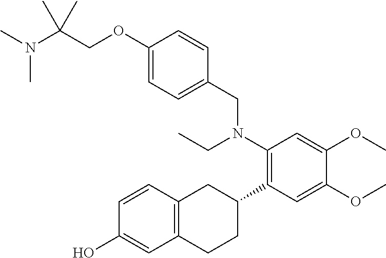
C1(OCC(N(C)C)(C)C)=CC=C(CN(C2=C(C3CC4=C(CC3)C=C(O)C=C4)C=C(OC)C(OC)=C2)CC)C=C1
